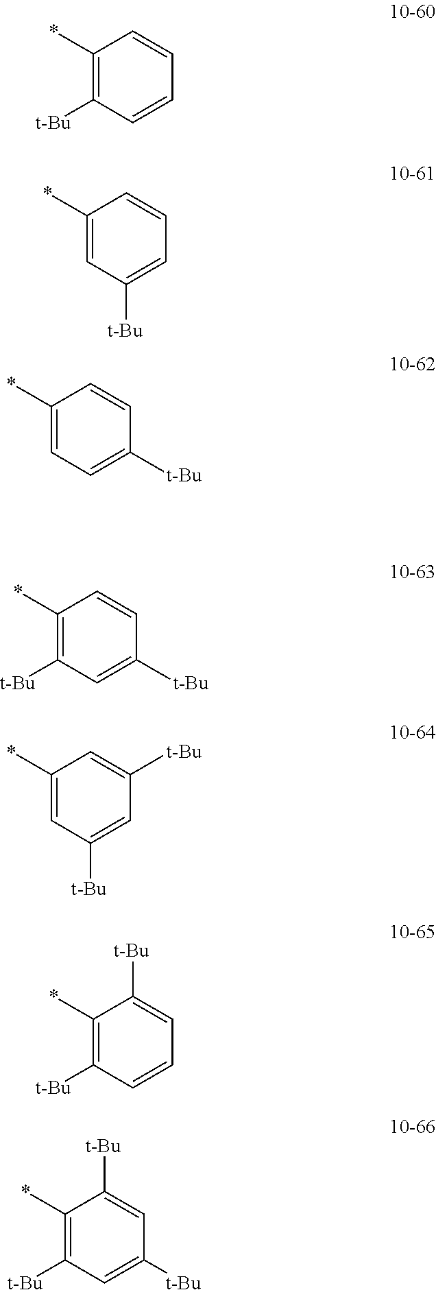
C1=CC(*)=C([t-Bu])C=C1.C1=CC(*)=CC([t-Bu])=C1.C1=CC(*)=CC=C1[t-Bu].C1=CC(*)=C([t-Bu])C=C1[t-Bu].C1([t-Bu])=CC(*)=CC([t-Bu])=C1.C1=C([t-Bu])C(*)=C([t-Bu])C=C1.C1=C([t-Bu])C(*)=C([t-Bu])C=C1[t-Bu]
